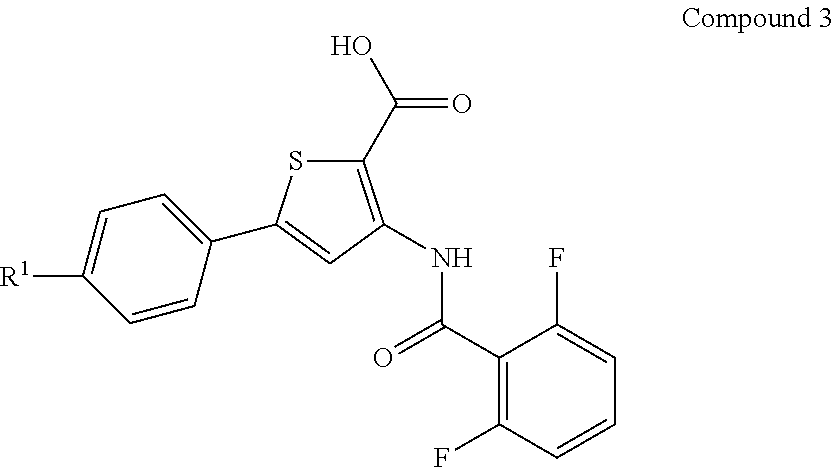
C1(C(O)=O)=C(NC(=O)C2=C(F)C=CC=C2F)C=C(C2=CC=C([R1])C=C2)S1
